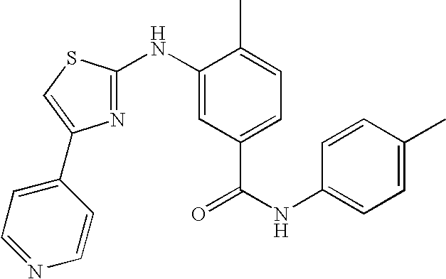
C1=CC(C)=CC=C1NC(=O)C1=CC=C(C)C(NC2=NC(C3=CC=NC=C3)=CS2)=C1
